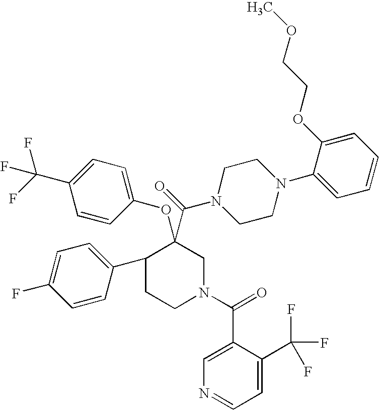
C1(C2=CC=C(F)C=C2)CCN(C(=O)C2=CN=CC=C2C(F)(F)F)CC1(C(=O)N1CCN(C2=CC=CC=C2OCCOC)CC1)OC1=CC=C(C(F)(F)F)C=C1
